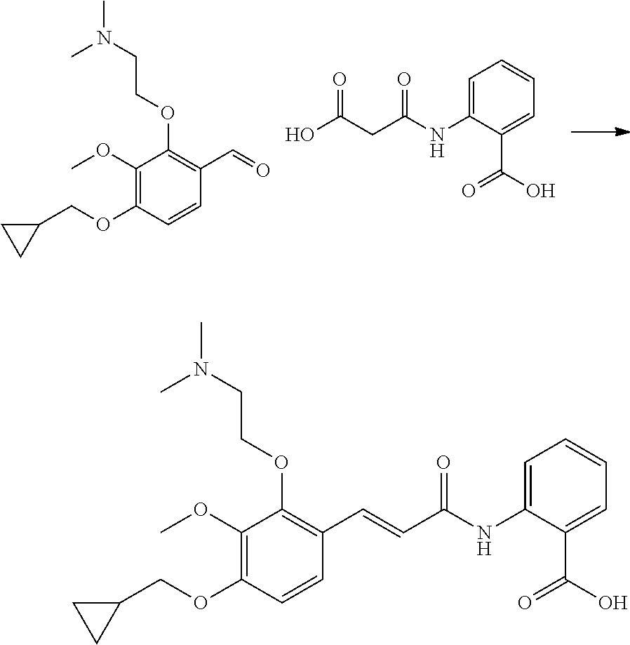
C1(OCCN(C)C)=C(C=O)C=CC(OCC2CC2)=C1OC.C1=C(NC(CC(O)=O)=O)C(C(O)=O)=CC=C1.C1(OCCN(C)C)=C(C=CC(NC2=CC=CC=C2C(O)=O)=O)C=CC(OCC2CC2)=C1OC
